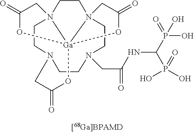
N12CCN34CCN5(CCN(CC(=O)NC(P(O)(O)=O)P(O)(O)=O)CC1)CC(=O)O[Ga]53(OC(=O)C4)OC(=O)C2
